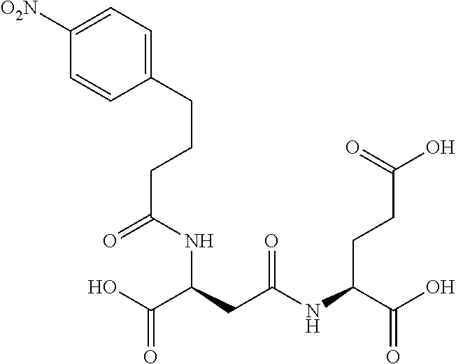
N(C(C(=O)O)CC(NC(C(O)=O)CCC(O)=O)=O)C(=O)CCCC1=CC=C([O2N])C=C1
